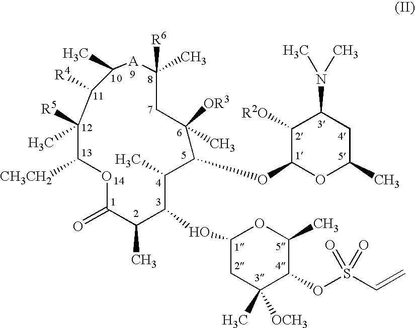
O1C(=O)C(C)C(OC2CC([OCH3])(C)C(OS(C=C)(=O)=O)C(C)O2)C(C)C(OC2OC(C)CC(N(C)C)C2[R2O])C([OR3])(C)CC([R6])(C)[A]C(C)C([R4])C([R5])(C)C1[CH3CH2]
